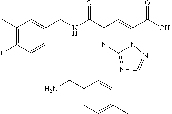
C1(C)=C(F)C=CC(CNC(C2=NC3=NC=NN3C(C([OH])=O)=C2)=O)=C1.C1(CN)=CC=C(C)C=C1
